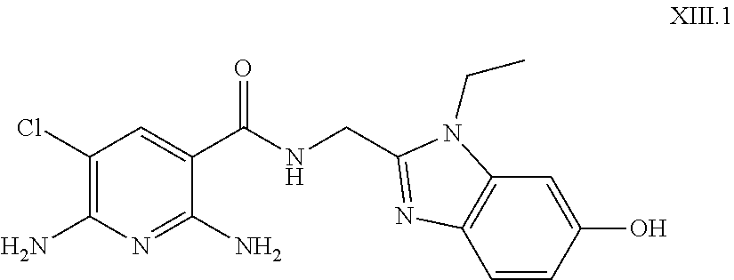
C1(Cl)=C(N)N=C(N)C(C(NCC2=NC3=C(C=C(O)C=C3)N2CC)=O)=C1
